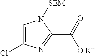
C1=C(Cl)N=C(C(=O)[O-K+])N1[SEM]
